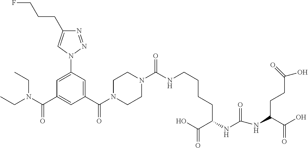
C(CC1=CN(C2=CC(C(=O)N(CC)CC)=CC(C(N3CCN(C(NCCCCC(NC(=O)NC(C(O)=O)CCC(O)=O)C(O)=O)=O)CC3)=O)=C2)N=N1)CF
